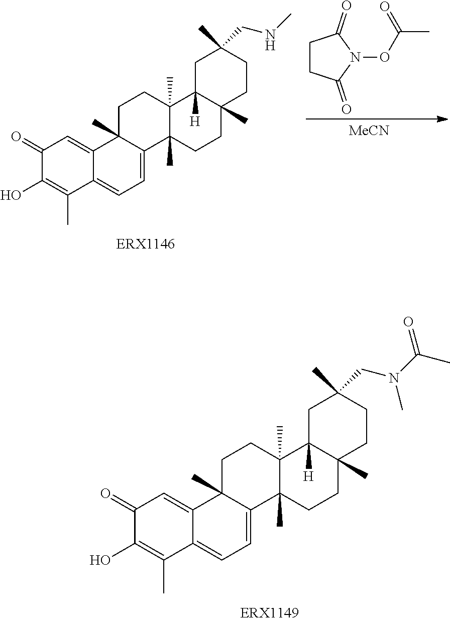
C1(=O)C(O)=C(C)C2=CC=C3C(C)(C2=C1)CCC1(C)C3(C)CCC2(C)C1([H])CC(C)(CN(C)C(C)=O)CC2.C1CC(=O)N(OC(C)=O)C1=O.[MeCN].C1(=O)C(O)=C(C)C2=CC=C3C(C)(C2=C1)CCC1(C)C3(C)CCC2(C)C1([H])CC(C)(CNC)CC2
